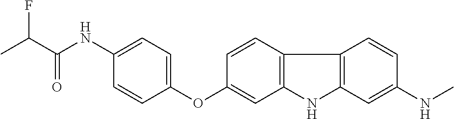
CC(C(NC1=CC=C(OC2=CC3=C(C=C2)C2=C(N3)C=C(NC)C=C2)C=C1)=O)F
